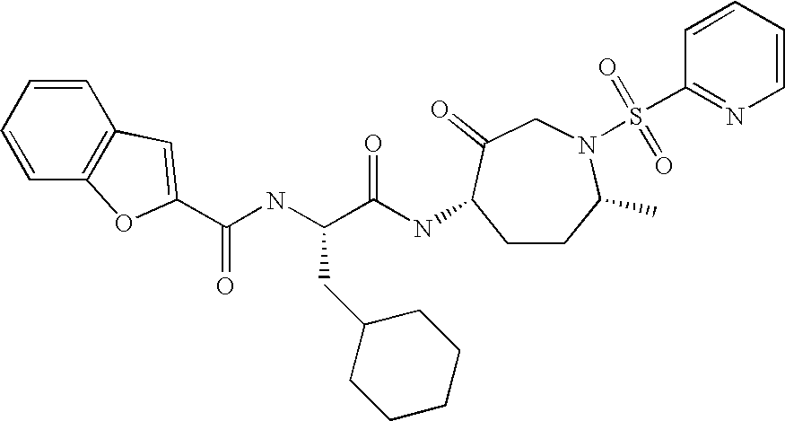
C(NC(C(NC1CCC(C)N(S(C2=NC=CC=C2)(=O)=O)CC1=O)=O)CC1CCCCC1)(=O)C1=CC2=C(C=CC=C2)O1
